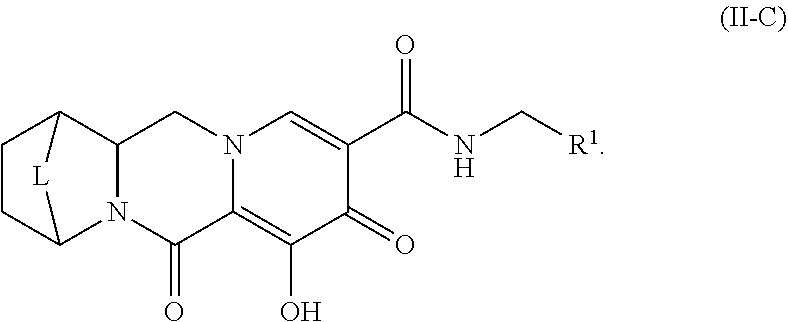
C1(=O)C2=C(O)C(=O)C(C(=O)NC[R1])=CN2CC2C3CCC(N12)[L]3
